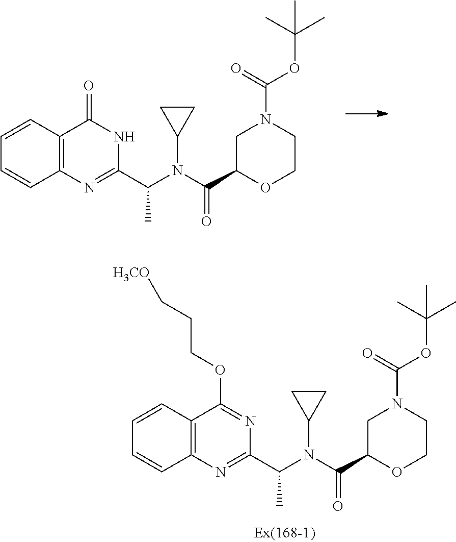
C1C(C(N(C2CC2)C(C)C2=NC3=C(C=CC=C3)C(=O)N2)=O)OCCN1C(=O)OC(C)(C)C.C1C(C(N(C2CC2)C(C)C2=NC3=C(C=CC=C3)C(OCCC[H3CO])=N2)=O)OCCN1C(=O)OC(C)(C)C
